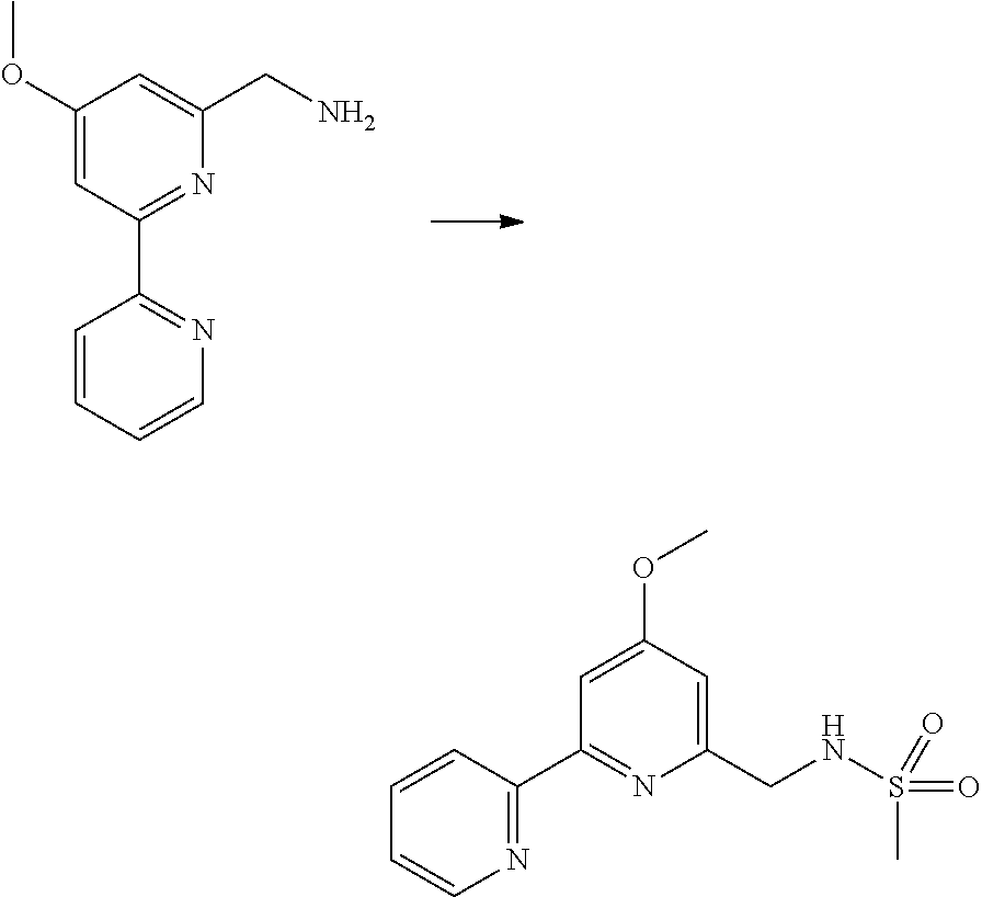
C1(OC)=CC(C2=NC=CC=C2)=NC(CN)=C1.C1=CC(C2=NC(CNS(C)(=O)=O)=CC(OC)=C2)=NC=C1
